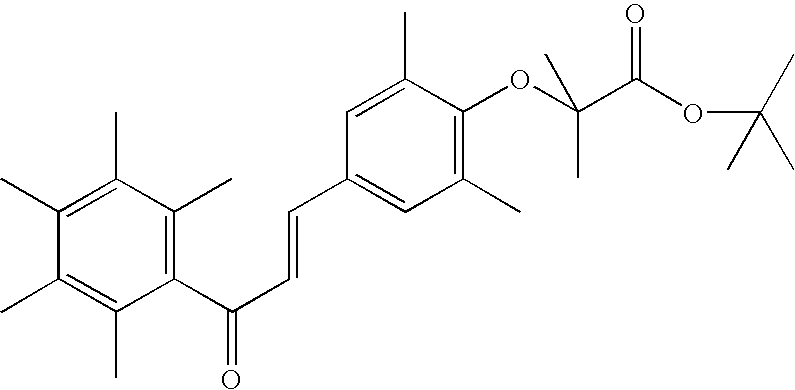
C1(C)=C(C)C(C(C=CC2=CC(C)=C(OC(C(=O)OC(C)(C)C)(C)C)C(C)=C2)=O)=C(C)C(C)=C1C
